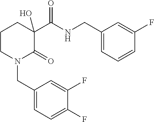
C1CN(CC2=CC=C(F)C(F)=C2)C(=O)C(O)(C(NCC2=CC=CC(F)=C2)=O)C1
